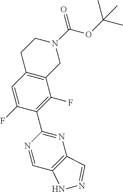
C12=C(C=C(F)C(C3=NC4=C(C=N3)NN=C4)=C1F)CCN(C(OC(C)(C)C)=O)C2
